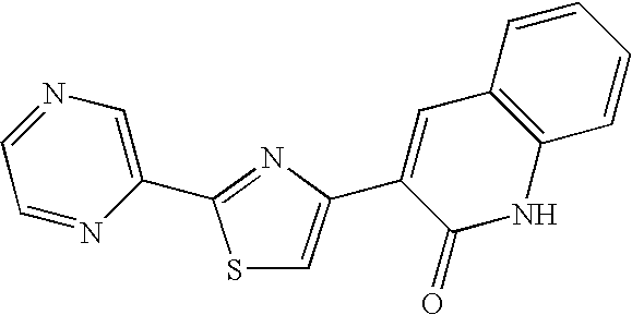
C1(C2=NC(C3=CC4=C(NC3=O)C=CC=C4)=CS2)=CN=CC=N1
